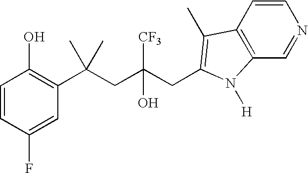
C1=CC(F)=CC(C(CC(CC2=C(C)C3=C(C=NC=C3)N2[H])([CF3])O)(C)C)=C1O
